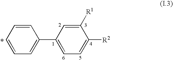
C1=CC=CC=C1C1=CC=C([R2])C([R1])=C1
